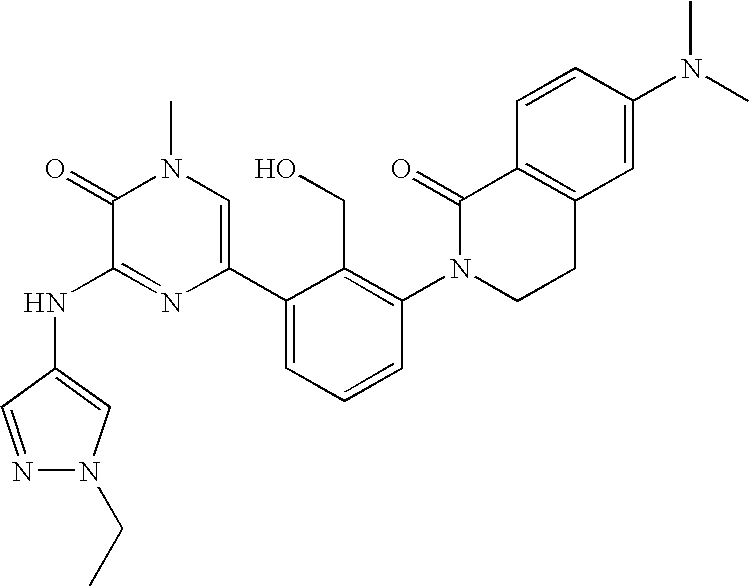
N(C1=NC(C2=CC=CC(N3CCC4=C(C3=O)C=CC(N(C)C)=C4)=C2CO)=CN(C)C1=O)C1=CN(CC)N=C1
